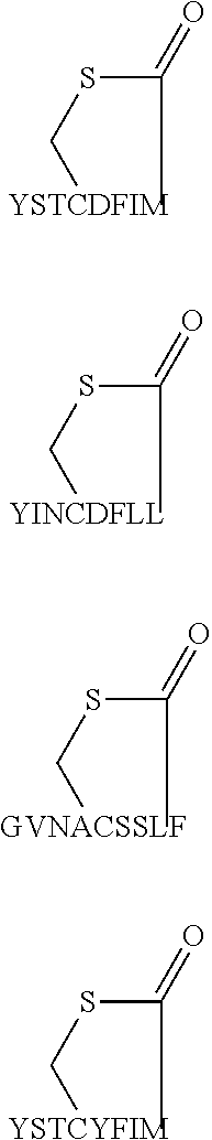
C(SC[YSTCDFIM])(C)=O.C(SC[YINCDFLL])(C)=O.C(SC[GVNACSSLF])(C)=O.C(SC[YSTCYFIM])(C)=O
